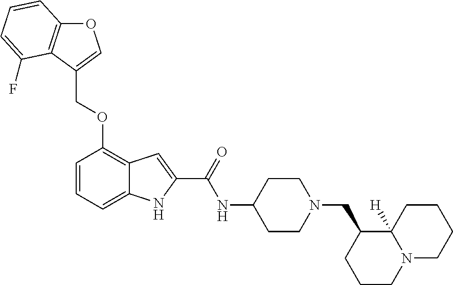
O1C2=C(C(COC3=C4C(=CC=C3)NC(C(=O)NC3CCN(CC5CCCN6C5([H])CCCC6)CC3)=C4)=C1)C(F)=CC=C2
